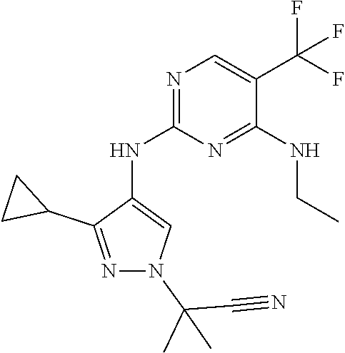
N1=C(NC2=CN(C(C)(C)C#N)N=C2C2CC2)N=C(NCC)C(C(F)(F)F)=C1
